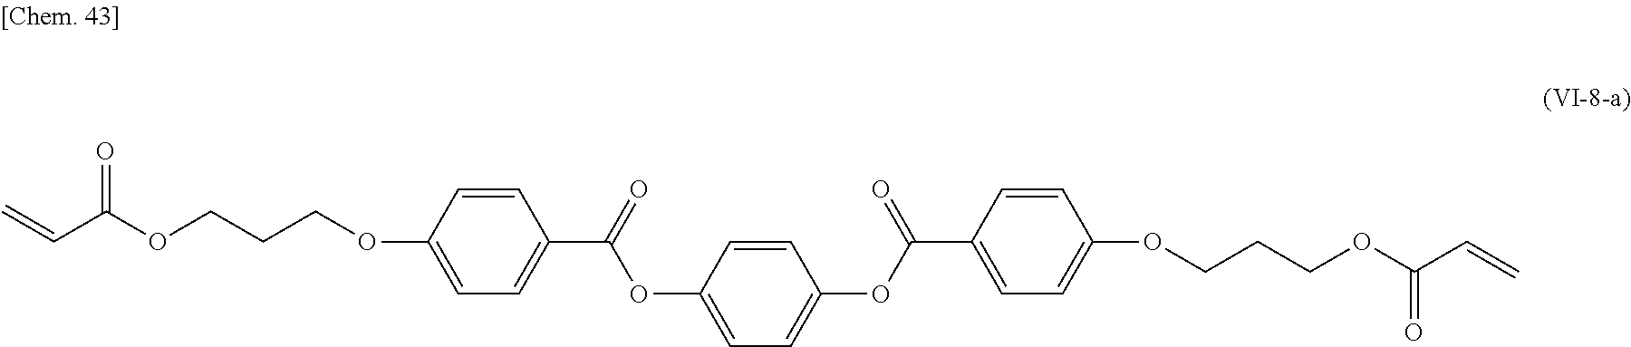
C=CC(OCCCOC1=CC=C(C(=O)OC2=CC=C(OC(C3=CC=C(OCCCOC(C=C)=O)C=C3)=O)C=C2)C=C1)=O
